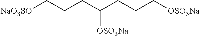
C(CC(CCC[OSO3Na])[OSO3Na])C[NaO3SO]
